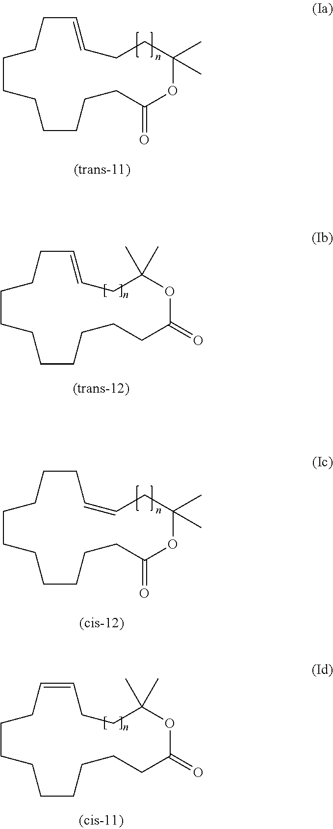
C1CCCCCCC(=O)OC(C)(C)CCC=CCC1.C1CCCCCCC(=O)OC(C)(C)CC=CCCC1.C1CCCCCCCC(=O)OC(C)(C)CC=CCC1.C1CCCCCCCC(=O)OC(C)(C)CCC=CC1
